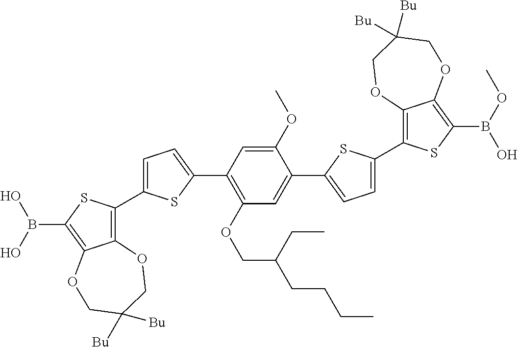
C12=C(C3=CC=C(C4=C(OCC(CC)CCCC)C=C(C5=CC=C(C6=C7C(=C(B(O)OC)S6)OCC([Bu])([Bu])CO7)S5)C(OC)=C4)S3)SC(B(O)O)=C1OCC([Bu])([Bu])CO2
